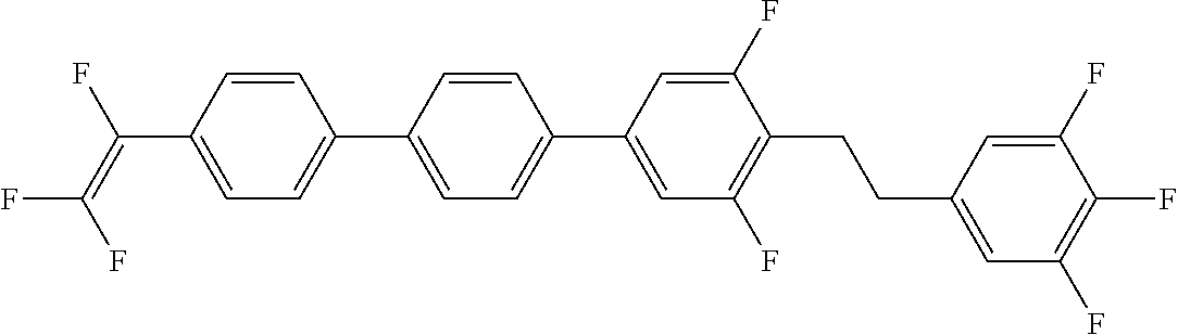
C1=CC(C(=C(F)F)F)=CC=C1C1=CC=C(C2=CC(F)=C(CCC3=CC(F)=C(F)C(F)=C3)C(F)=C2)C=C1
